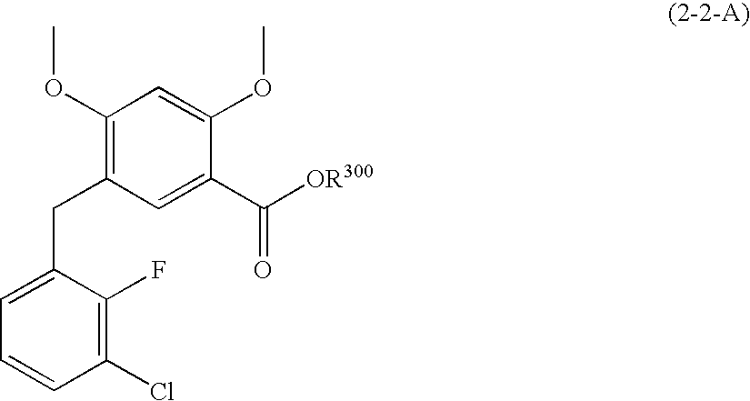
C1(Cl)=C(F)C(CC2=C(OC)C=C(OC)C(C([OR300])=O)=C2)=CC=C1
